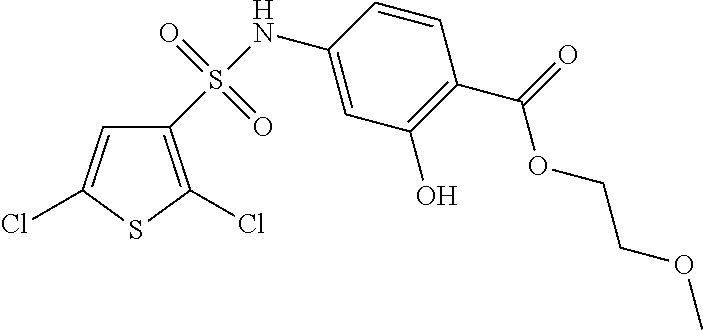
C1(NS(=O)(=O)C2=C(Cl)SC(Cl)=C2)=CC(O)=C(C(OCCOC)=O)C=C1
